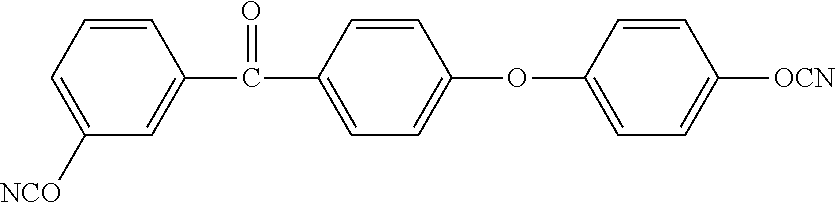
C1=C([NCO])C=C(C(C2=CC=C(OC3=CC=C([OCN])C=C3)C=C2)=O)C=C1
